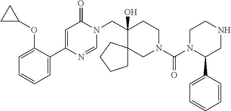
C1(C2=CC=CC=C2OC2CC2)=CC(=O)N(CC2(O)CCN(C(=O)N3C(C4=CC=CC=C4)CNCC3)CC23CCCC3)C=N1
